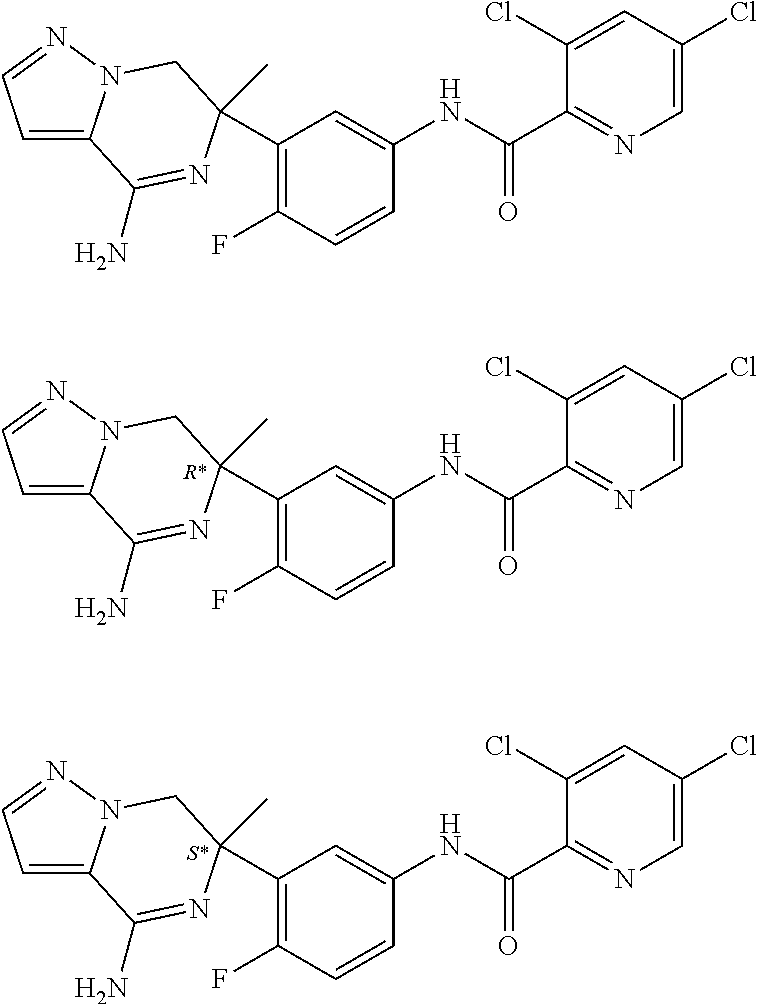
C1(C2(C)N=C(N)C3=CC=NN3C2)=C(F)C=CC(NC(C2=NC=C(Cl)C=C2Cl)=O)=C1.C1(C2(C)N=C(N)C3=CC=NN3C2)=C(F)C=CC(NC(C2=NC=C(Cl)C=C2Cl)=O)=C1.C1(C2(C)N=C(N)C3=CC=NN3C2)=C(F)C=CC(NC(C2=NC=C(Cl)C=C2Cl)=O)=C1
